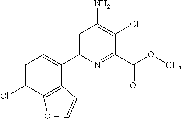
C1=C(C2=CC=C(Cl)C3=C2C=CO3)N=C(C(OC)=O)C(Cl)=C1N
